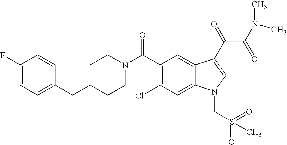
C1(F)=CC=C(CC2CCN(C(C3=C(Cl)C=C4C(=C3)C(C(=O)C(N(C)C)=O)=CN4CS(=O)(=O)C)=O)CC2)C=C1
